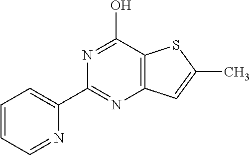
N1=C(C2=CC=CC=N2)N=C(O)C2=C1C=C(C)S2
